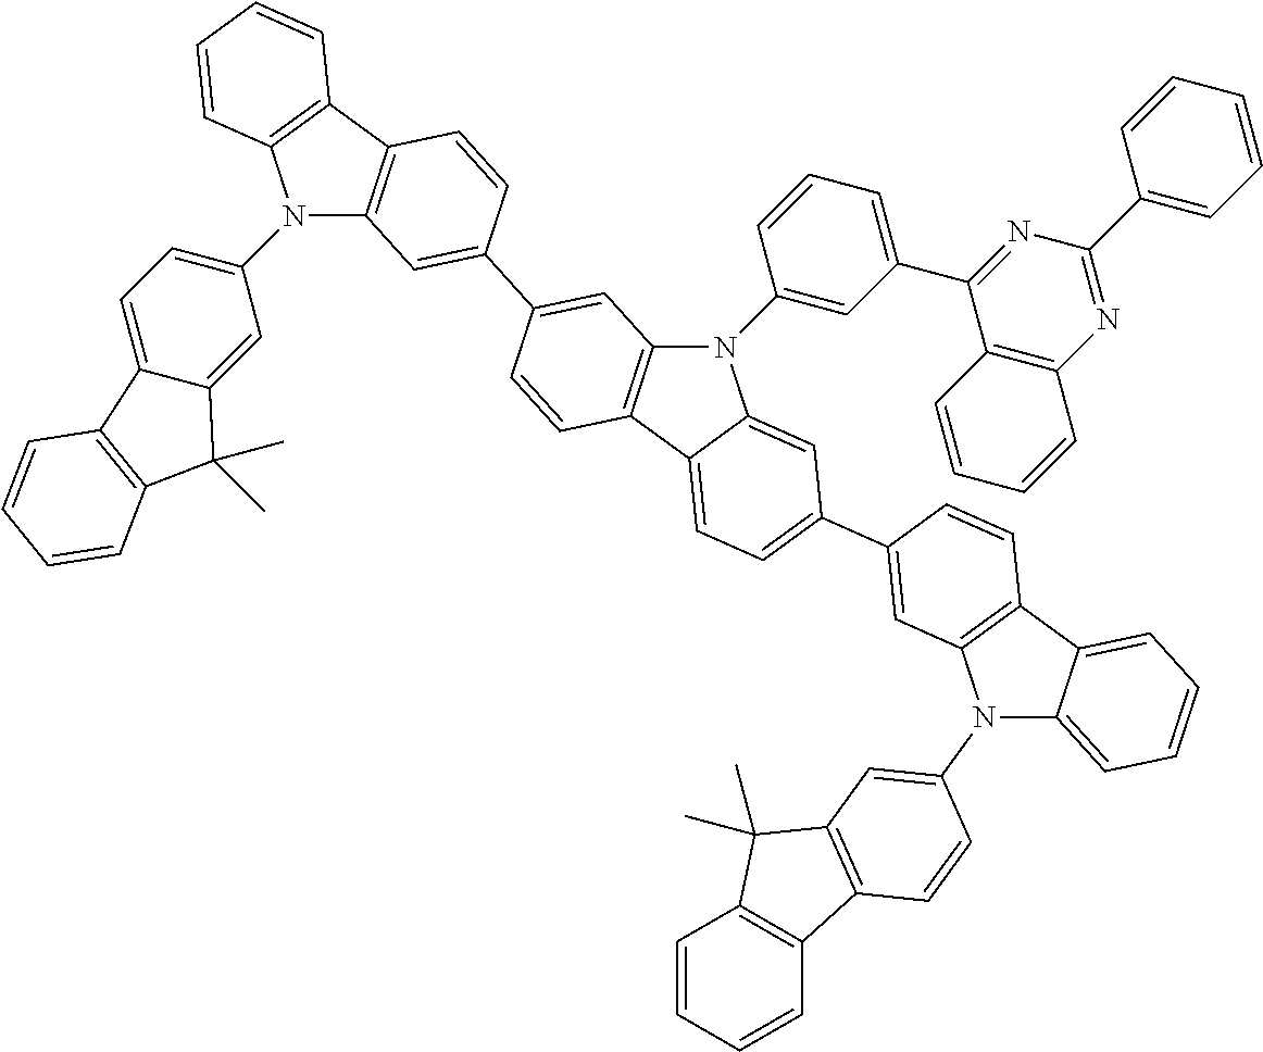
C12=CC=CC=C1C1=C(C=C(C3=CC=C4C5=C(N(C6=CC(C7=NC(C8=CC=CC=C8)=NC8=C7C=CC=C8)=CC=C6)C4=C3)C=C(C3=CC4=C(C=C3)C3=C(N4C4=CC=C6C(=C4)C(C)(C)C4=C6C=CC=C4)C=CC=C3)C=C5)C=C1)N2C1=CC2=C(C3=C(C=CC=C3)C2(C)C)C=C1
